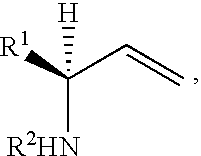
[R1]C(C=C)([R2HN])[H]
